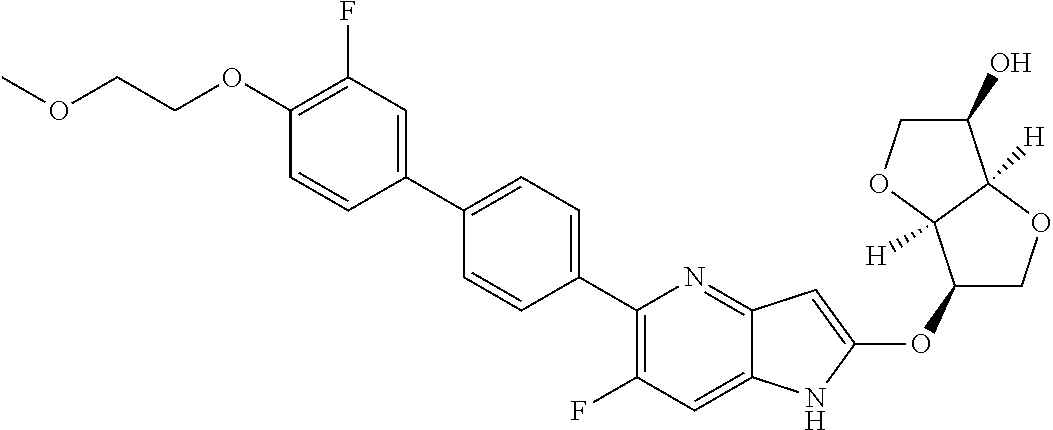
C1(OC2=CC3=NC(C4=CC=C(C5=CC(F)=C(OCCOC)C=C5)C=C4)=C(F)C=C3N2)COC2([H])C1([H])OCC2O
